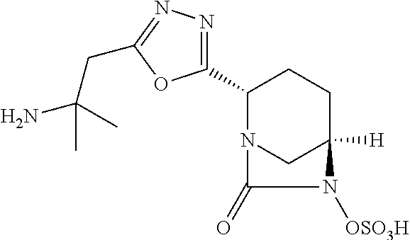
C1(C2N3CC([H])(CC2)N([OSO3H])C3=O)=NN=C(CC(N)(C)C)O1
